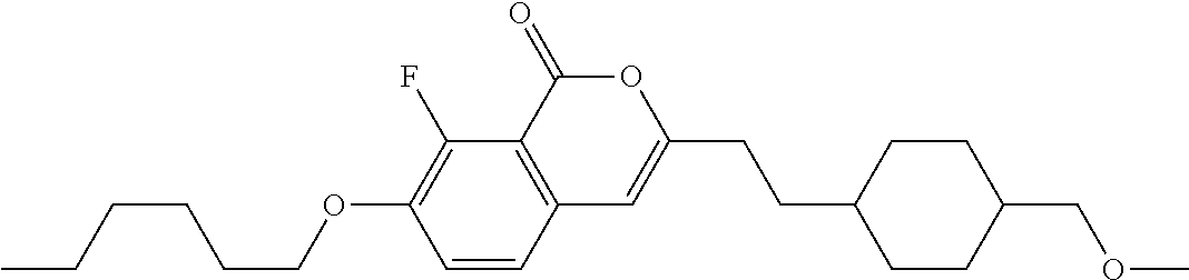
C1=CC2=C(C(F)=C1OCCCCCC)C(=O)OC(CCC1CCC(COC)CC1)=C2
